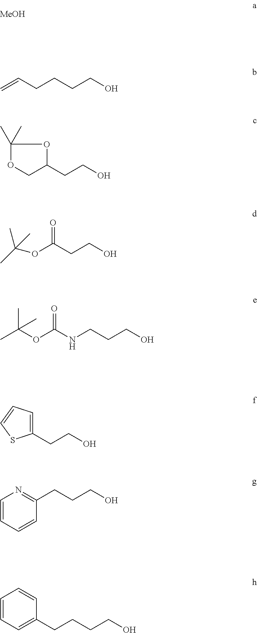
[MeOH].C=CCCCCO.C1(C)(C)OCC(CCO)O1.O=C(CCO)OC(C)(C)C.O=C(NCCCO)OC(C)(C)C.C1(CCO)=CC=CS1.C1=CC=CC(CCCO)=N1.C1=CC=C(CCCCO)C=C1
